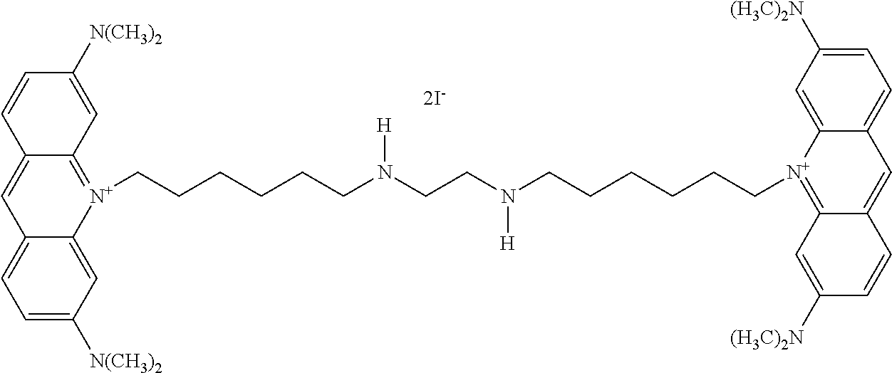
C12=CC=C([N(CH3)2])C=C1[N+](CCCCCCN(CCN(CCCCCC[N+]1=C3C(=CC4=CC=C([(H3C)2N])C=C41)C=CC([(H3C)2N])=C3)[H])[H])=C1C(=C2)C=CC([N(CH3)2])=C1
